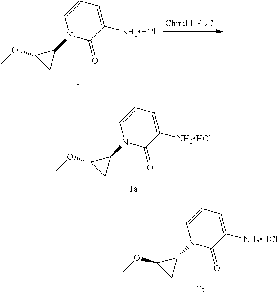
C1=C([NH2HCl])C(=O)N(C2C(OC)C2)C=C1.C1=C([NH2HCl])C(=O)N(C2C(OC)C2)C=C1.C1=C([NH2HCl])C(=O)N(C2C(OC)C2)C=C1
